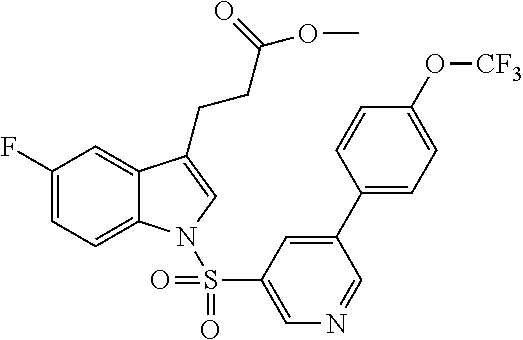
C1(F)=CC=C2C(=C1)C(CCC(=O)OC)=CN2S(C1=CN=CC(C2=CC=C(O[CF3])C=C2)=C1)(=O)=O
